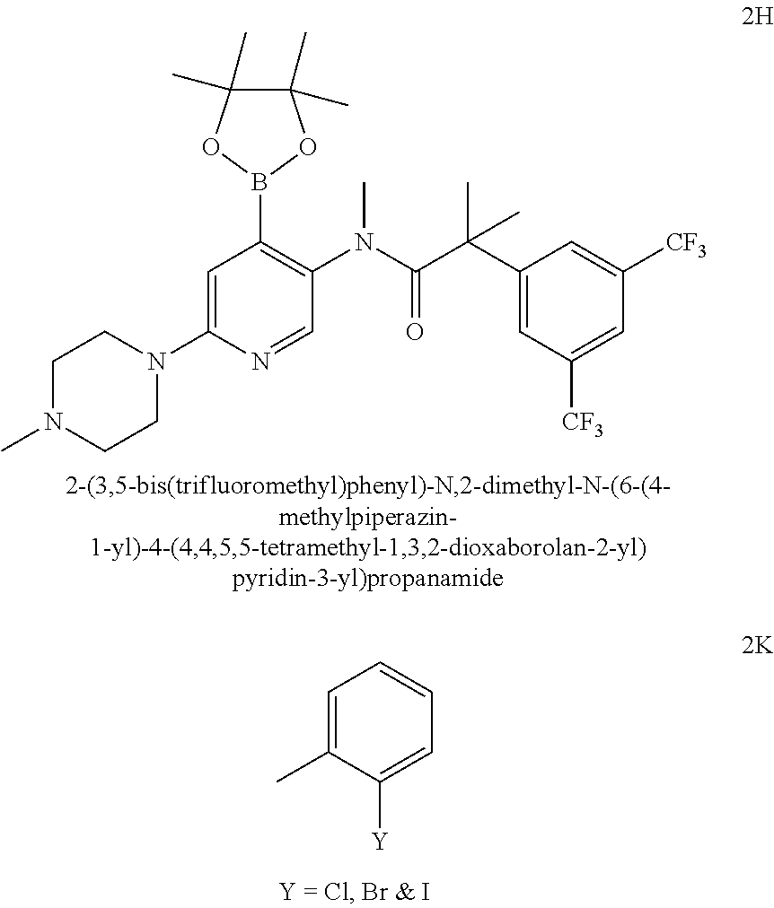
C1N(C)CCN(C2=CC(B3OC(C)(C)C(C)(C)O3)=C(N(C(C(C3=CC([CF3])=CC([CF3])=C3)(C)C)=O)C)C=N2)C1.C1=C(C)C([Y])=CC=C1
